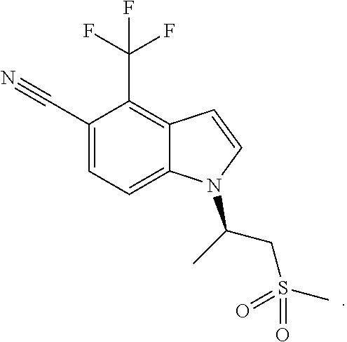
C1(C#N)=CC=C2C(=C1C(F)(F)F)C=CN2C(CS(C)(=O)=O)C
